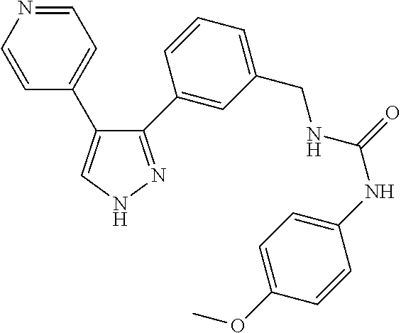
C1(C2=CC(CNC(=O)NC3=CC=C(OC)C=C3)=CC=C2)=NNC=C1C1=CC=NC=C1
